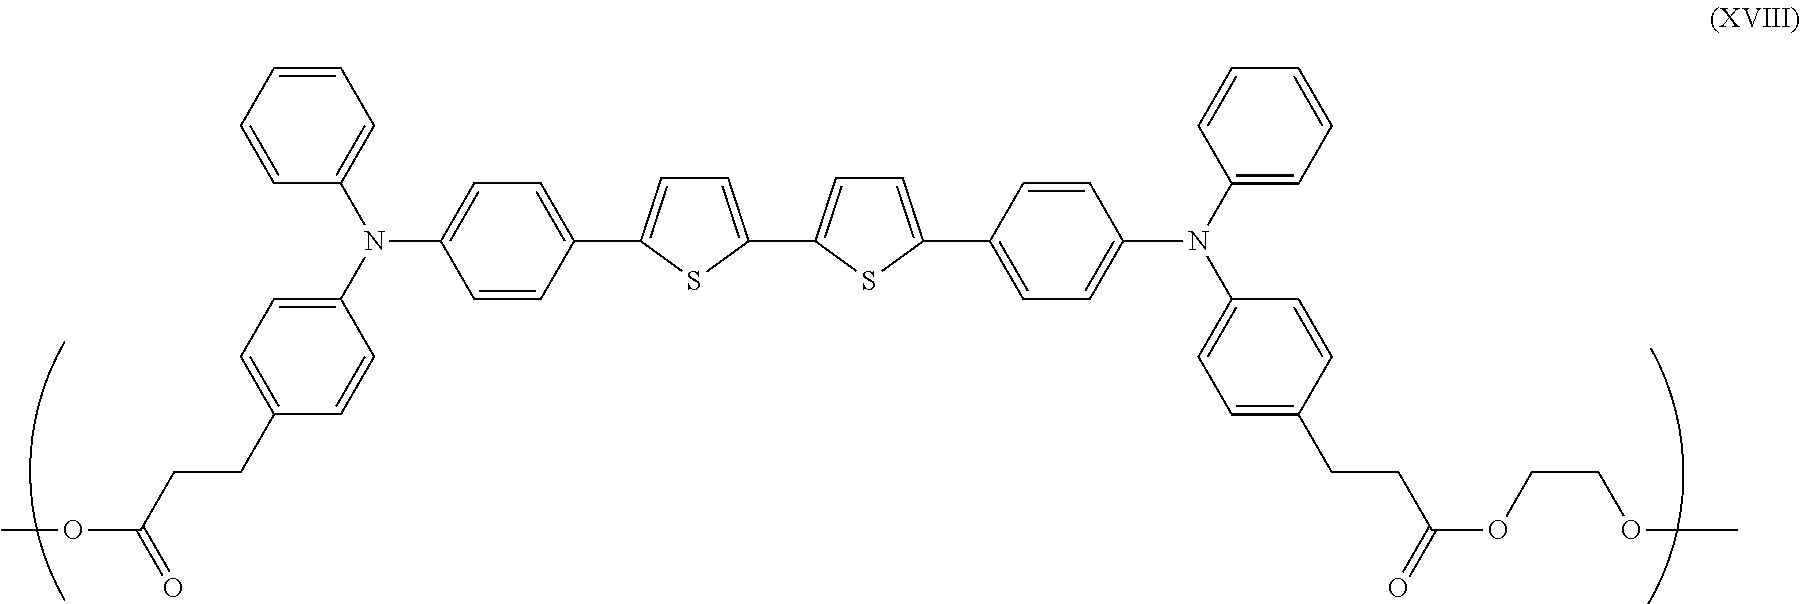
C1(N(C2=CC=C(CCC(=O)OC)C=C2)C2=CC=CC=C2)=CC=C(C2=CC=C(C3=CC=C(C4=CC=C(N(C5=CC=CC=C5)C5=CC=C(CCC(=O)OCCOC)C=C5)C=C4)S3)S2)C=C1
